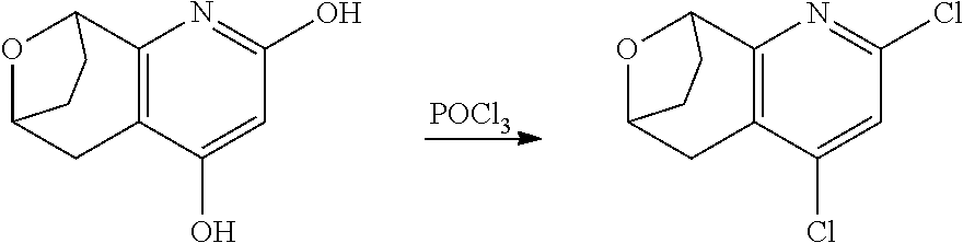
[POCl3].O1C2CC3=C(C1CC2)N=C(O)C=C3O.O1C2CC3=C(C1CC2)N=C(Cl)C=C3Cl
